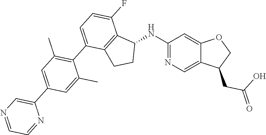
C1(NC2C3=C(CC2)C(C2=C(C)C=C(C4=CN=CC=N4)C=C2C)=CC=C3F)=NC=C2C(=C1)OCC2CC(O)=O
